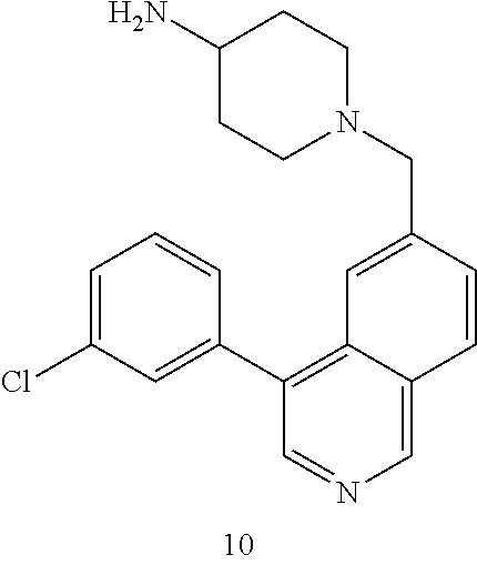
C1(N)CCN(CC2=CC3=C(C4=CC(Cl)=CC=C4)C=NC=C3C=C2)CC1
